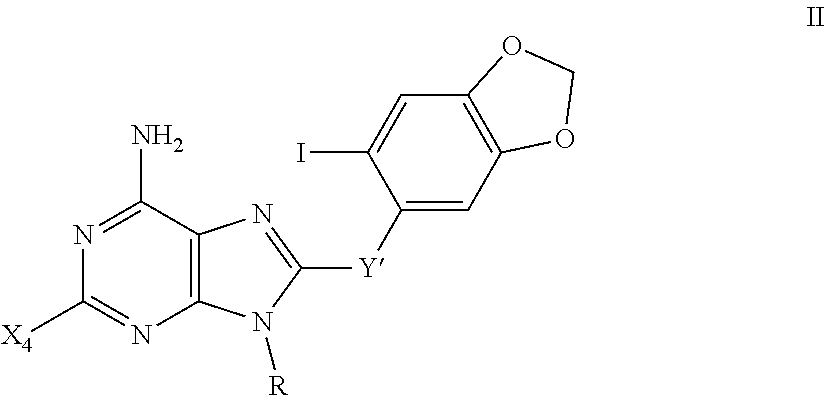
N1=C(N)C2=C(N=C1[X4])N([R])C([Y]C1=CC3=C(C=C1I)OCO3)=N2
